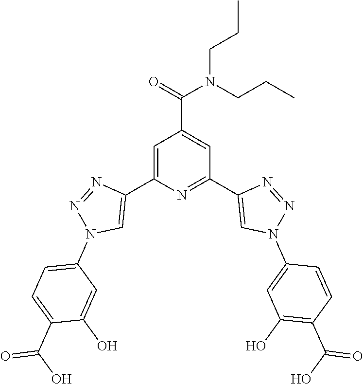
C1=C(C2=CN(C3=CC=C(C(O)=O)C(O)=C3)N=N2)N=C(C2=CN(C3=CC(O)=C(C(O)=O)C=C3)N=N2)C=C1C(=O)N(CCC)CCC
